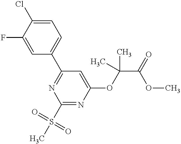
C1(F)=CC(C2=NC(S(C)(=O)=O)=NC(OC(C(=O)OC)(C)C)=C2)=CC=C1Cl
